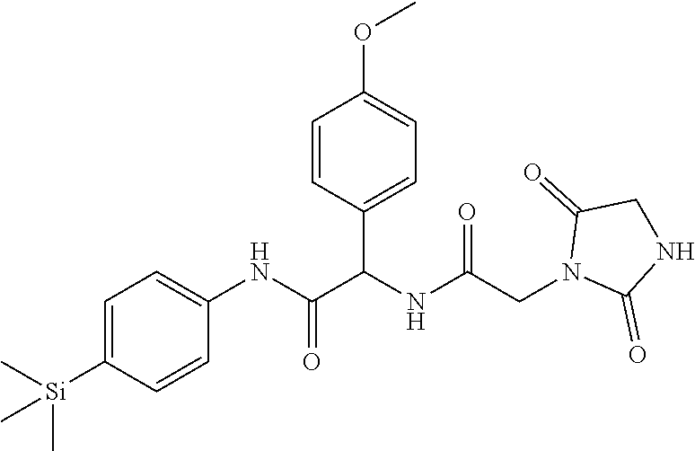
C1=C([Si](C)(C)C)C=CC(NC(=O)C(NC(CN2C(=O)NCC2=O)=O)C2=CC=C(OC)C=C2)=C1
